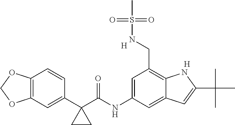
C1(C2(C(NC3=CC(CNS(=O)(C)=O)=C4C(=C3)C=C(C(C)(C)C)N4)=O)CC2)=CC2=C(C=C1)OCO2.[H].[H]
